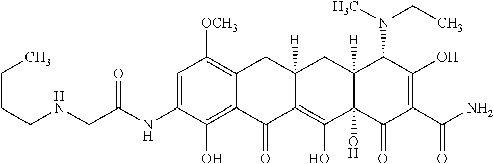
C12=C(O)C(NC(CNCCCC)=O)=CC([OCH3])=C1CC1([H])C(=C(O)C3(O)C([H])(C1)C(N(CC)C)C(O)=C(C(N)=O)C3=O)C2=O
